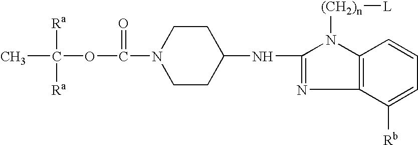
CC([Ra])([Ra])OC(=O)N1CCC(NC2=NC3=C(C=CC=C3[Rb])N2[(CH2)n][L])CC1
